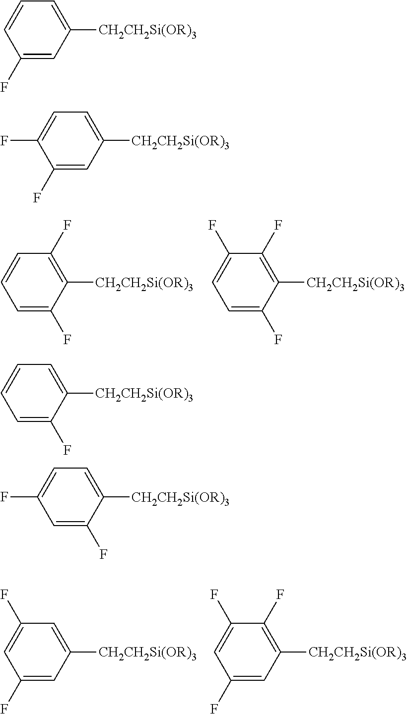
C1=C(F)C([CH2CH2Si(OR)3])=C(F)C=C1.C1=C(F)C([CH2CH2Si(OR)3])=C(F)C(F)=C1.C1(F)=CC([CH2CH2Si(OR)3])=CC(F)=C1.C1(F)=CC([CH2CH2Si(OR)3])=C(F)C(F)=C1.C1(F)=CC([CH2CH2Si(OR)3])=CC=C1.C1(F)=CC([CH2CH2Si(OR)3])=CC=C1F.C1=C(F)C([CH2CH2Si(OR)3])=CC=C1.C1=C(F)C([CH2CH2Si(OR)3])=CC=C1F
